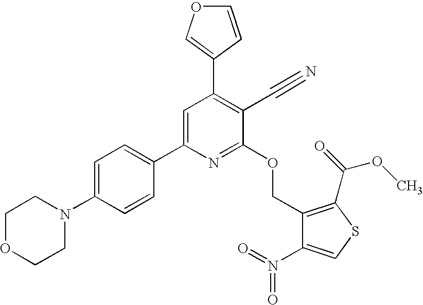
C1OCCN(C2=CC=C(C3=CC(C4=COC=C4)=C(C#N)C(OCC4=C(C(=O)OC)SC=C4N(=O)=O)=N3)C=C2)C1
